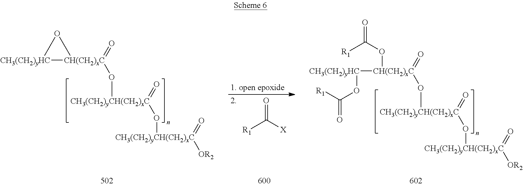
[CH3(CH2)yHC]1[CH(CH2)xC](=O)(O[CH3(CH2)yCH(CH2)xC](=O)O[CH3(CH2)yCH(CH2)xC](=O)[OR2])O1.[CH3(CH2)yHC]([CH(CH2)xC](=O)(O[CH3(CH2)yCH(CH2)xC](=O)O[CH3(CH2)yCH(CH2)xC](=O)[OR2])OC(=O)[R1])OC(=O)[R1].O=C([X])[R1]
